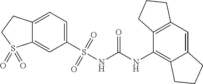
C1(S(NC(NC2=C3C(=CC4=C2CCC4)CCC3)=O)(=O)=O)=CC=C2C(=C1)S(=O)(=O)CC2
